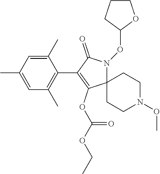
C1=C(C)C(C2=C(OC(OCC)=O)C3(N(OC4CCCO4)C2=O)CCN(OC)CC3)=C(C)C=C1C
